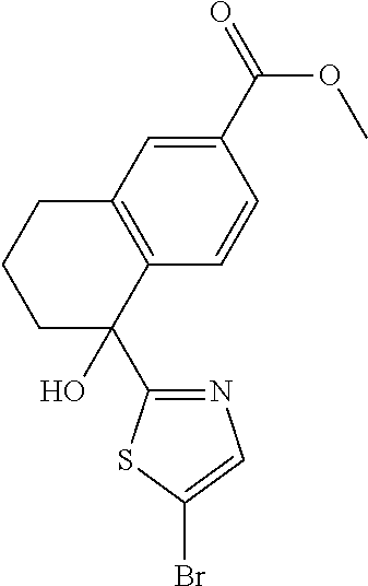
C1(C(=O)OC)=CC2=C(C=C1)C(C1=NC=C(Br)S1)(O)CCC2
